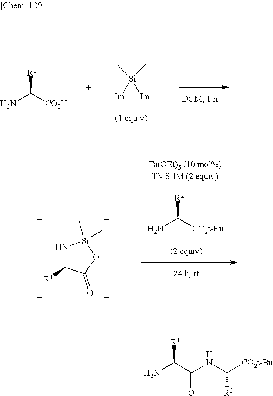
NC([CO2H])[R1].C[Si](C)([Im])[Im].NC(C(NC([CO2t-Bu])[R2])=O)[R1].[H].N1C([R1])C(=O)O[Si]1(C)C.[R2]C(N)[CO2t-Bu]
